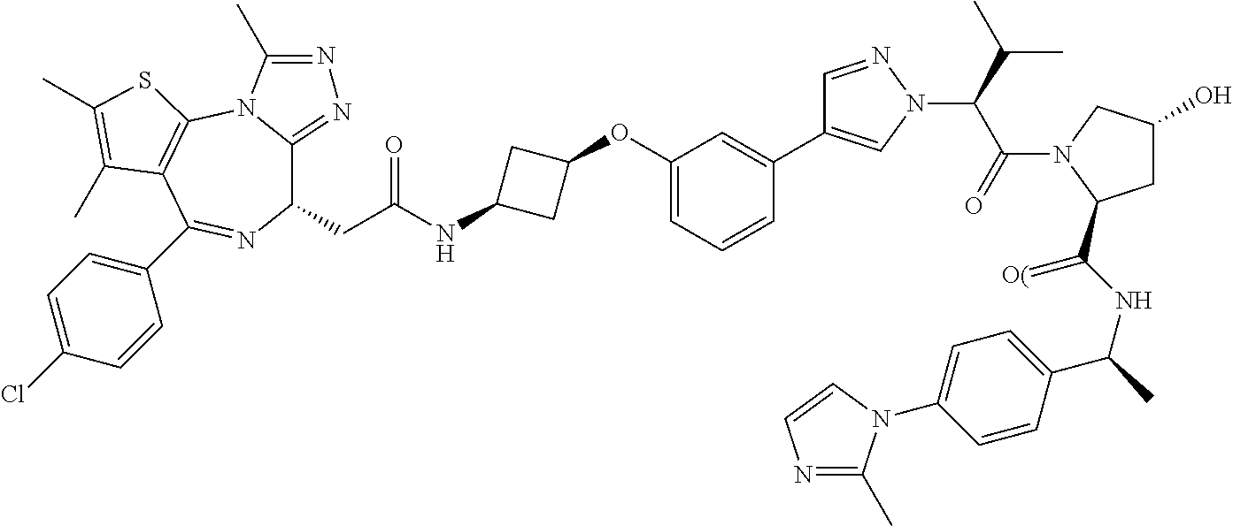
C1(CC(NC2CC(OC3=CC=CC(C4=CN(C(C(N5C(C(NC(C)C6=CC=C(N7C(C)=NC=C7)C=C6)=[O(])CC(O)C5)=O)C(C)C)N=C4)=C3)C2)=O)C2=NN=C(C)N2C2=C(C(C3=CC=C(Cl)C=C3)=N1)C(C)=C(C)S2
